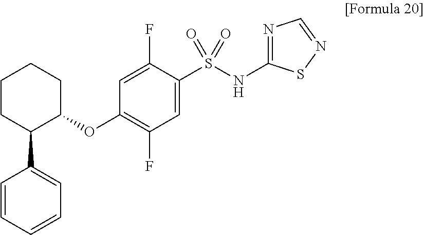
C1=CC=CC=C1C1C(OC2=C(F)C=C(S(=O)(NC3=NC=NS3)=O)C(F)=C2)CCCC1
